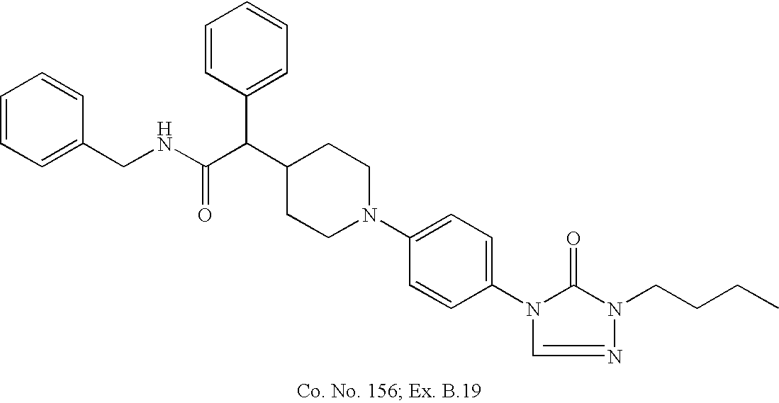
C1(C(C(NCC2=CC=CC=C2)=O)C2=CC=CC=C2)CCN(C2=CC=C(N3C(=O)N(CCCC)N=C3)C=C2)CC1
